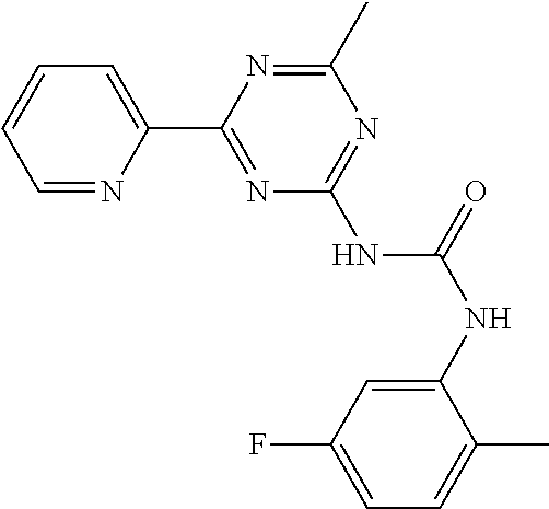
C1=NC(C2=NC(NC(NC3=CC(F)=CC=C3C)=O)=NC(C)=N2)=CC=C1
